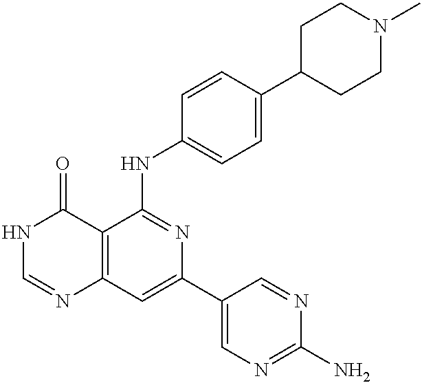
C12=C(C=C(C3=CN=C(N)N=C3)N=C1NC1=CC=C(C3CCN(C)CC3)C=C1)N=CNC2=O
